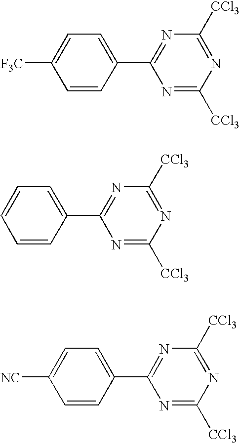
[F3C]C1=CC=C(C2=NC([CCl3])=NC([CCl3])=N2)C=C1.C1=CC=C(C2=NC([CCl3])=NC([CCl3])=N2)C=C1.[NC]C1=CC=C(C2=NC([CCl3])=NC([CCl3])=N2)C=C1
